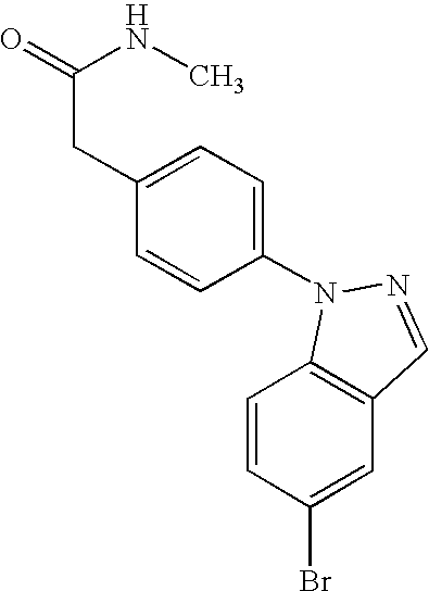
C1=CC(Br)=CC2=C1N(C1=CC=C(CC(=O)NC)C=C1)N=C2
